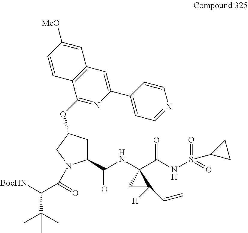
C1(C(NC2(C(NS(=O)(=O)C3CC3)=O)CC2([H])C=C)=O)CC(OC2=NC(C3=CC=NC=C3)=CC3=C2C=CC([MeO])=C3)CN1C(C([BocHN])C(C)(C)C)=O
